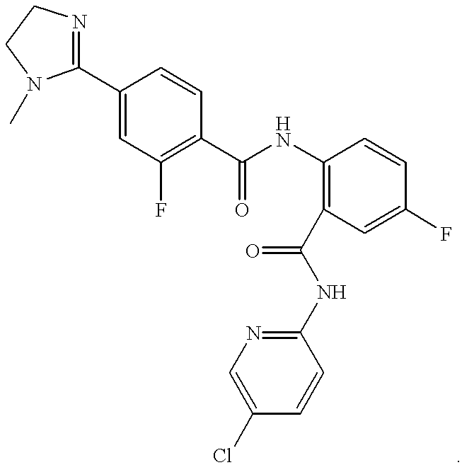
C1(C2=NCCN2C)=CC(F)=C(C(NC2=C(C(NC3=NC=C(Cl)C=C3)=O)C=C(F)C=C2)=O)C=C1
